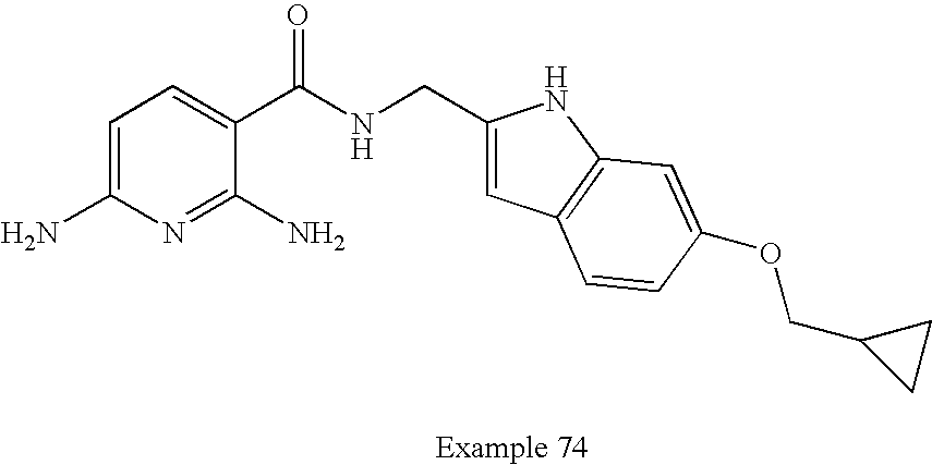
C1=C(N)N=C(N)C(C(NCC2=CC3=C(N2)C=C(OCC2CC2)C=C3)=O)=C1
